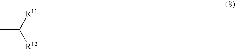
CC([R11])[R12]
